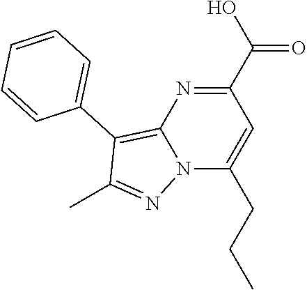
C1(C(O)=O)=NC2=C(C3=CC=CC=C3)C(C)=NN2C(CCC)=C1
